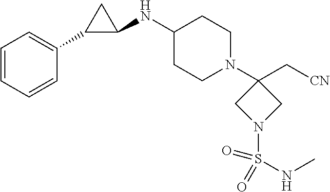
C1(NC2C(C3=CC=CC=C3)C2)CCN(C2(C[CN])CN(S(NC)(=O)=O)C2)CC1
